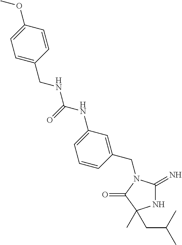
N1C(=N)N(CC2=CC(NC(NCC3=CC=C(OC)C=C3)=O)=CC=C2)C(=O)C1(C)CC(C)C
